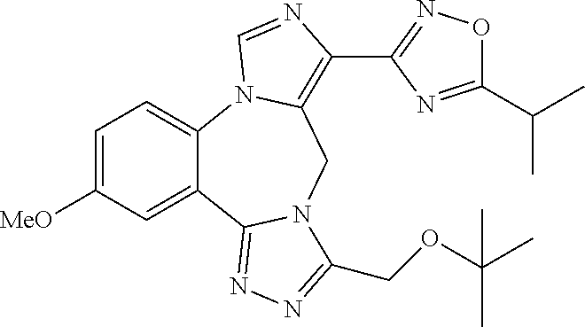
C1=C([MeO])C=C2C(=C1)N1C(=C(C3=NOC(C(C)C)=N3)N=C1)CN1C2=NN=C1COC(C)(C)C
